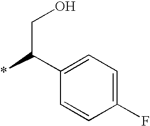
C(C(C1=CC=C(F)C=C1)*)O
